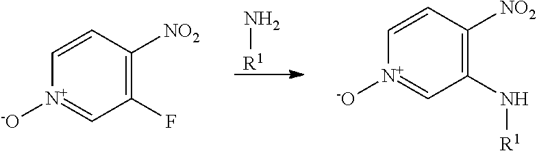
N[R1].C1(F)=C([NO2])C=C[N+]([-O])=C1.C1(N[R1])=C([NO2])C=C[N+]([-O])=C1
